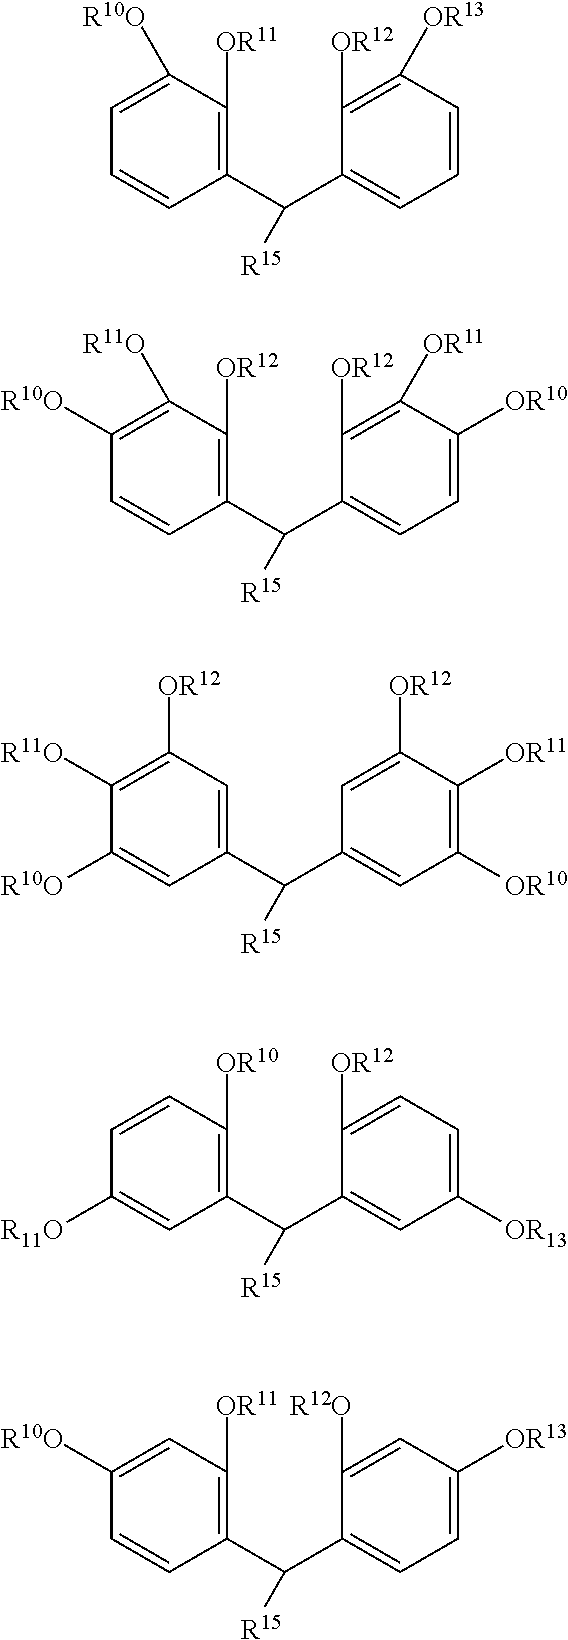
C1(C([R15])C2=CC=CC([OR13])=C2[OR12])=C([OR11])C([R10O])=CC=C1.C1(C([R15])C2=CC=C([OR10])C([OR11])=C2[OR12])=C([OR12])C([R11O])=C([R10O])C=C1.C1(C([R15])C2=CC([OR10])=C([OR11])C([OR12])=C2)=CC([OR12])=C([R11O])C([R10O])=C1.C1(C([R15])C2=CC([OR13])=CC=C2[OR12])=C([OR10])C=CC([R11O])=C1.C1(C([R15])C2=CC=C([OR13])C=C2[R12O])=C([OR11])C=C([R10O])C=C1
